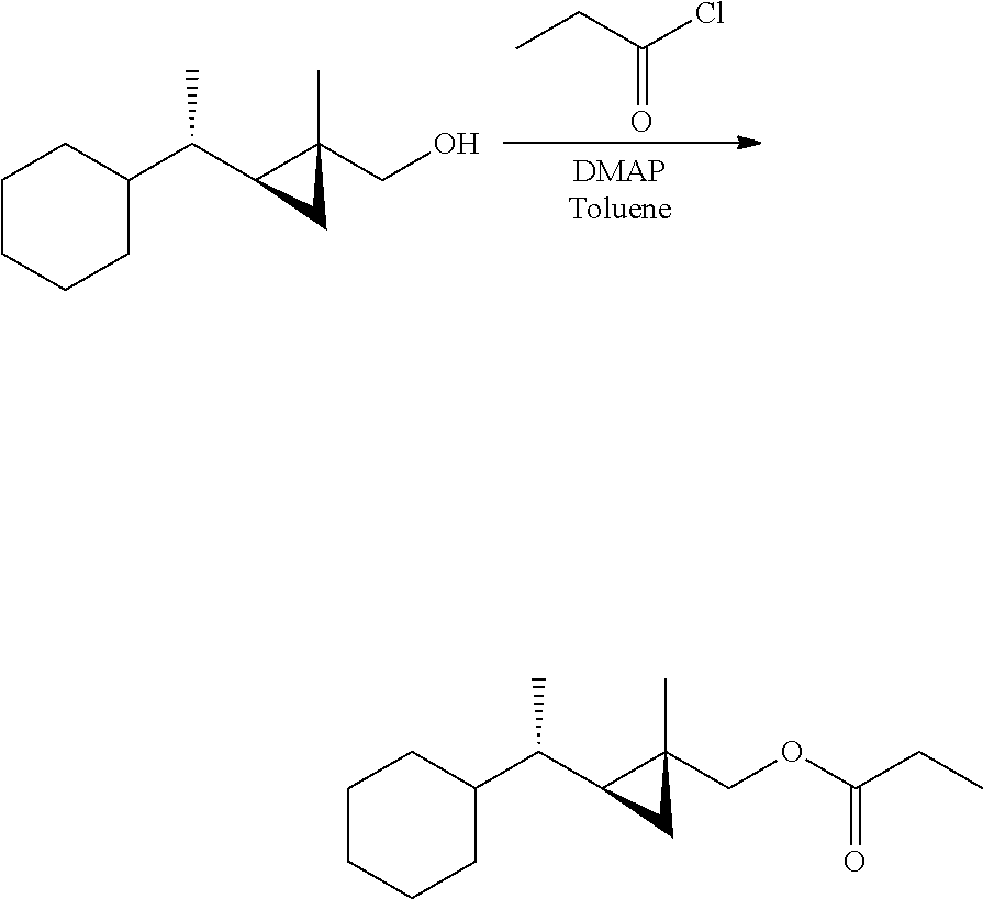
CCC(Cl)=O.C1CCCC(C(C2C(CO)(C)C2)C)C1.C1CCCC(C(C2C(COC(CC)=O)(C)C2)C)C1
